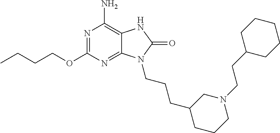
N1=C(OCCCC)N=C2C(=C1N)NC(=O)N2CCCC1CCCN(CCC2CCCCC2)C1
